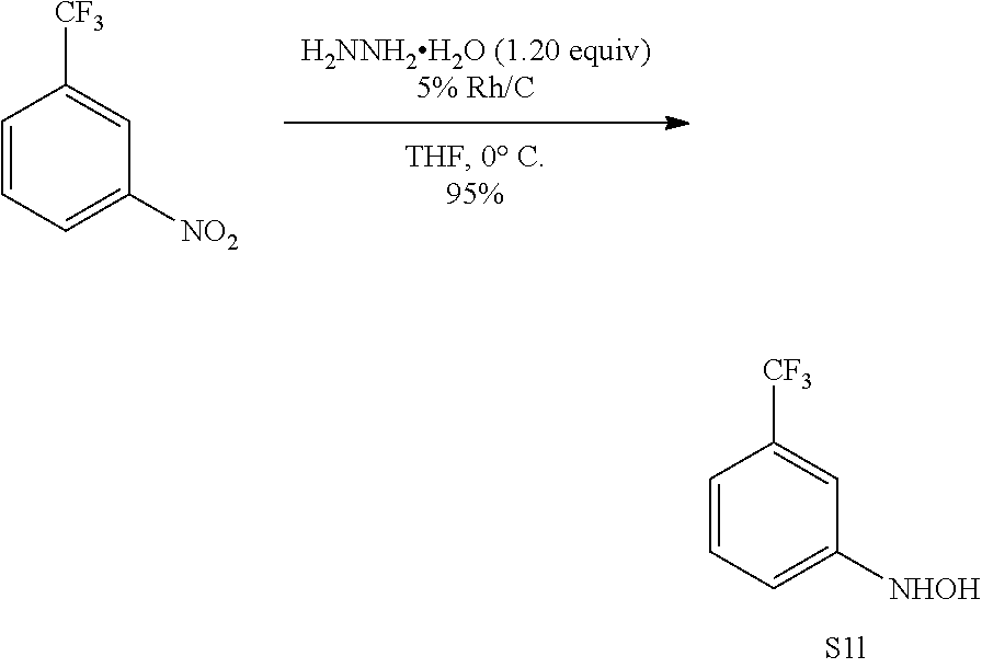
C1=CC=C([NHOH])C=C1[CF3].C1=CC=C([NO2])C=C1[CF3]
